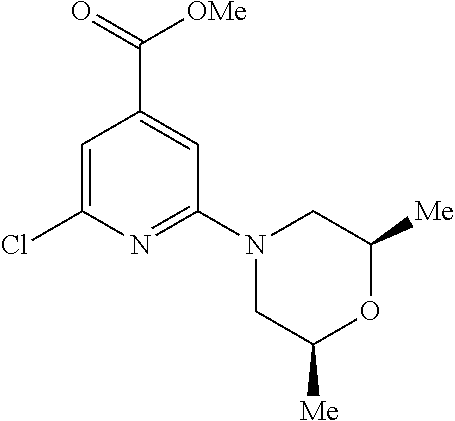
C1=C(Cl)N=C(N2CC([Me])OC([Me])C2)C=C1C(=O)[OMe]
